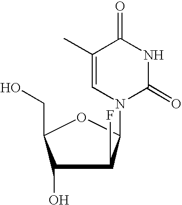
C1(O)C(F)C(N2C(=O)NC(=O)C(C)=C2)OC1CO
